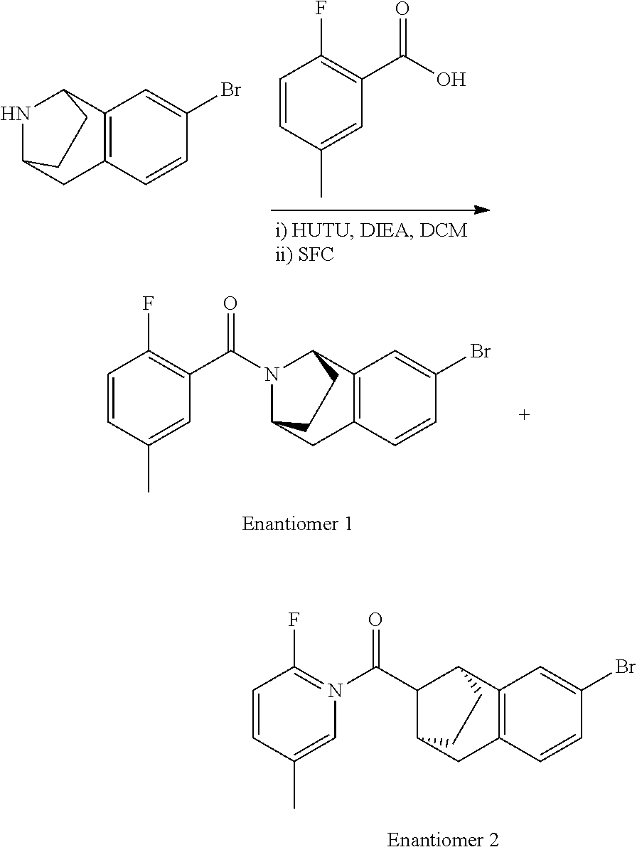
C1=CC(C)=CN(C(=O)C2C3C4=C(C=CC(Br)=C4)CC2CC3)=C1F.FC1=C(C(O)=O)C=C(C)C=C1.C12=C(C=CC(Br)=C1)CC1NC2CC1.C1=CC(C)=CC(C(=O)N2C3C4=C(C=CC(Br)=C4)CC2CC3)=C1F
